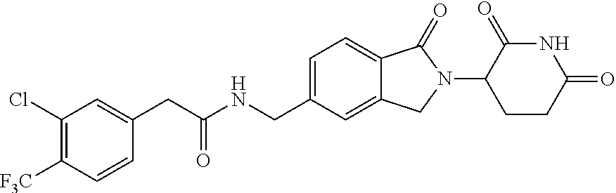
C1(CC(NCC2=CC=C3C(=C2)CN(C2CCC(=O)NC2=O)C3=O)=O)=CC(Cl)=C([F3C])C=C1
